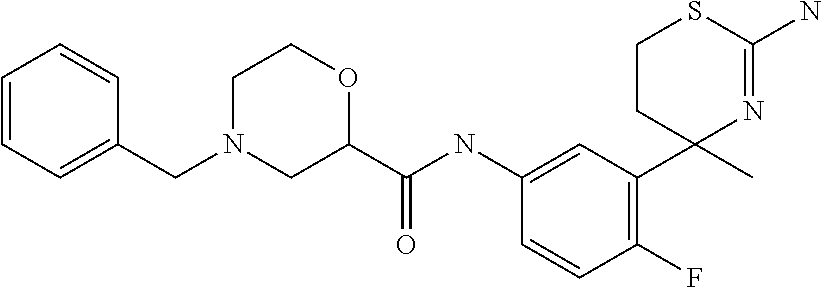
C1(NC(=O)C2OCCN(CC3=CC=CC=C3)C2)=CC(C2(C)N=C(N)SCC2)=C(F)C=C1
